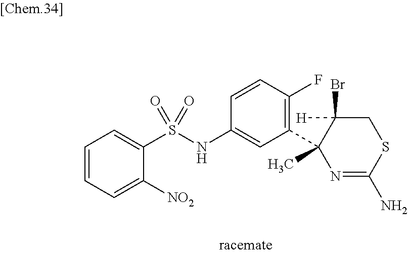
C1=C([NO2])C(S(NC2=CC(C3(C)C(Br)([H])CSC(N)=N3)=C(F)C=C2)(=O)=O)=CC=C1
